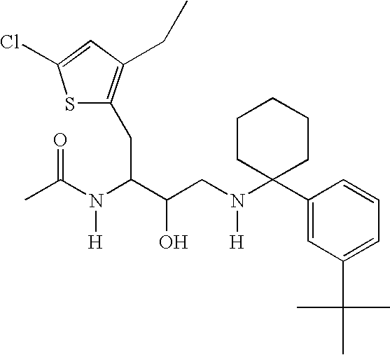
S1C(CC(C(CN(C2(C3=CC(C(C)(C)C)=CC=C3)CCCCC2)[H])O)N(C(C)=O)[H])=C(CC)C=C1Cl
